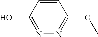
N1=C(O)C=CC(OC)=N1
